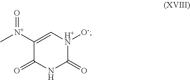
C1=C([N+](C)=O)C(=O)NC(=O)[H+N]1[O-]
